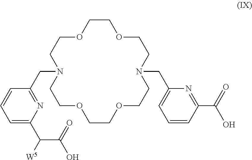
C1(C(C(=O)O)[W5])=CC=CC(CN2CCOCCOCCN(CC3=CC=CC(C(O)=O)=N3)CCOCCOCC2)=N1
